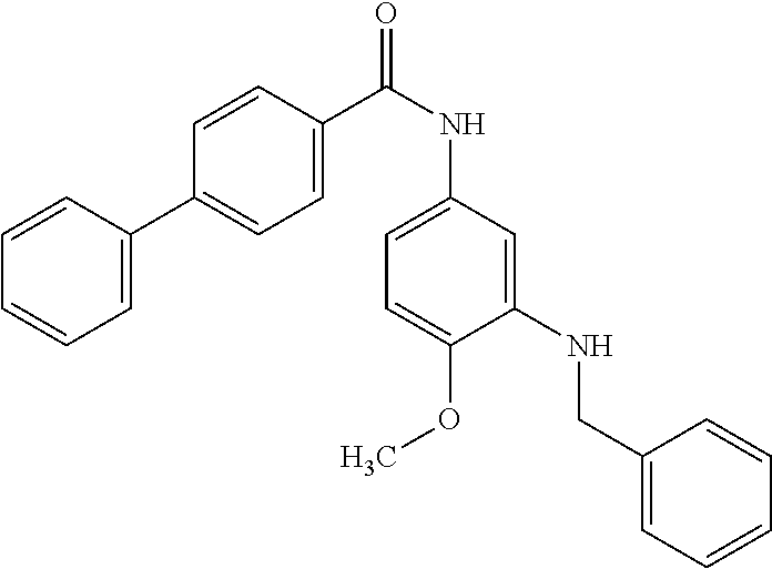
C1=C(C2=CC=C(C(NC3=CC=C(OC)C(NCC4=CC=CC=C4)=C3)=O)C=C2)C=CC=C1
